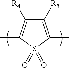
CC1=C([R4])C([R5])=C(C)S1(=O)=O
